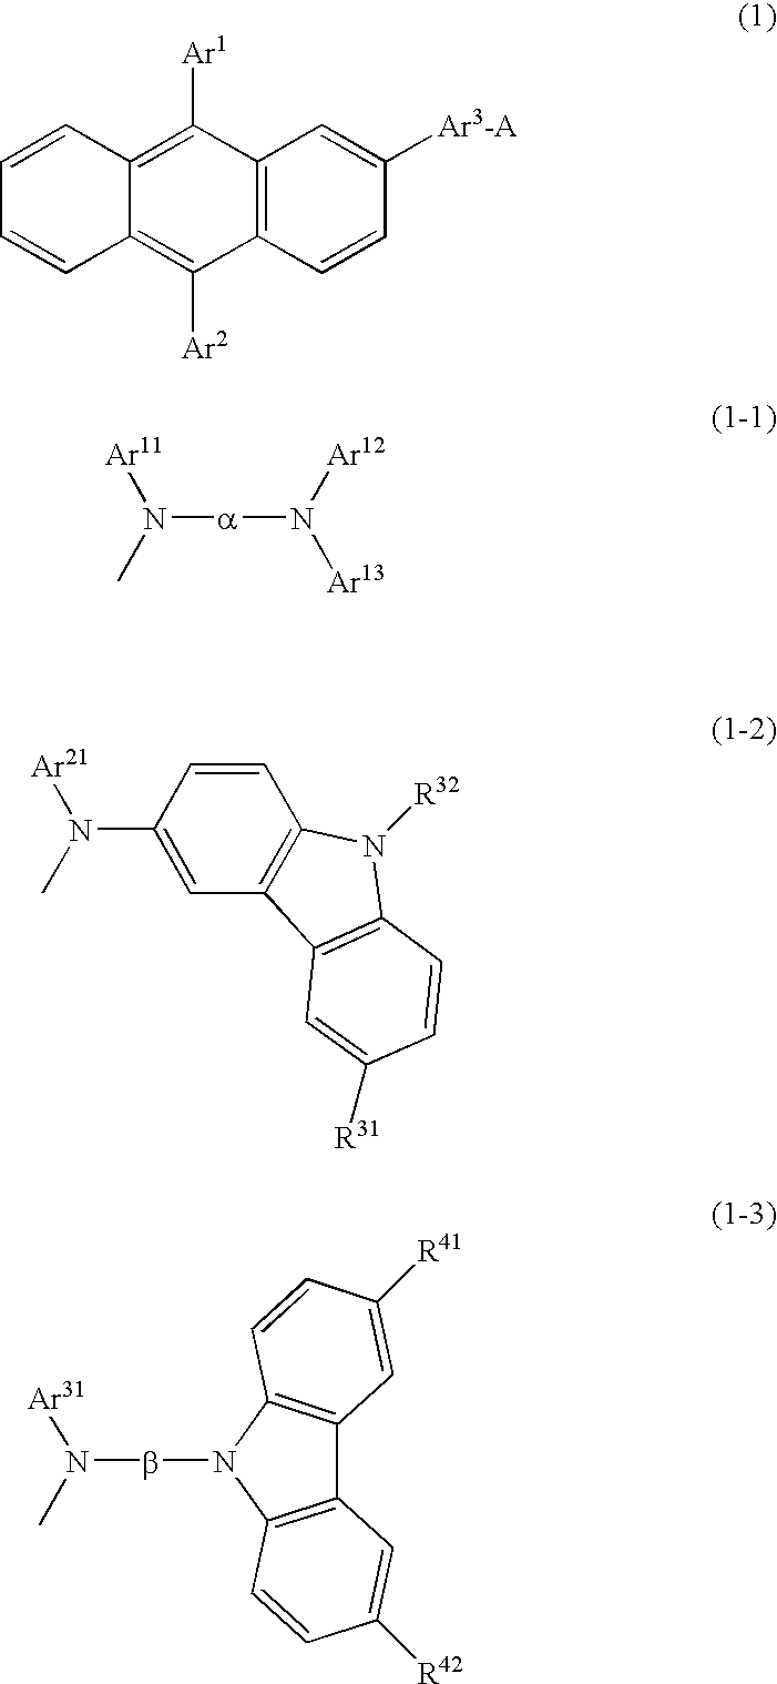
C12=C(C=CC([Ar3-A])=C1)C([Ar2])=C1C(=C2[Ar1])C=CC=C1.N([a]N([Ar13])[Ar12])(C)[Ar11].C1(N(C)[Ar21])=CC2=C(C=C1)N([R32])C1=C2C=C([R31])C=C1.b(N(C)[Ar31])N1C2=C(C3=C1C=CC([R41])=C3)C=C([R42])C=C2
